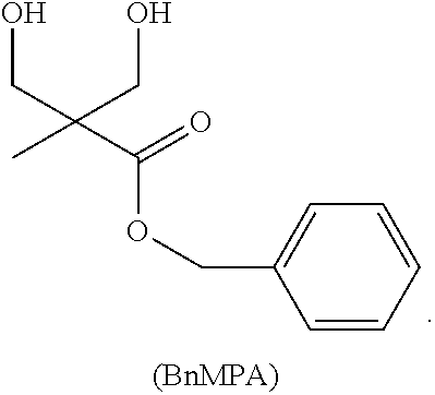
OCC(CO)(C)C(=O)OCC1=CC=CC=C1
